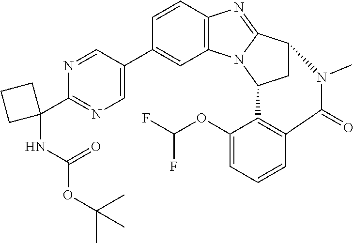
C1=C(C2=CC3=C(C=C2)N=C2N3C3CC2N(C)C(=O)C2=C3C(OC(F)F)=CC=C2)C=NC(C2(NC(OC(C)(C)C)=O)CCC2)=N1
